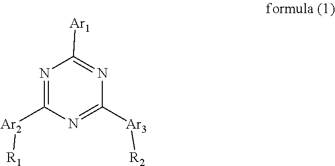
N1=C([Ar2][R1])N=C([Ar3][R2])N=C1[Ar1]
